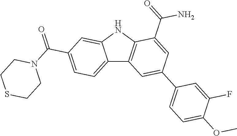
C12=CC=C(C(N3CCSCC3)=O)C=C1NC1=C2C=C(C2=CC=C(OC)C(F)=C2)C=C1C(=O)N
